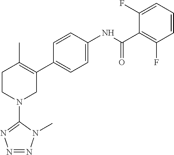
C1=CC(NC(C2=C(F)C=CC=C2F)=O)=CC=C1C1=C(C)CCN(C2=NN=NN2C)C1
